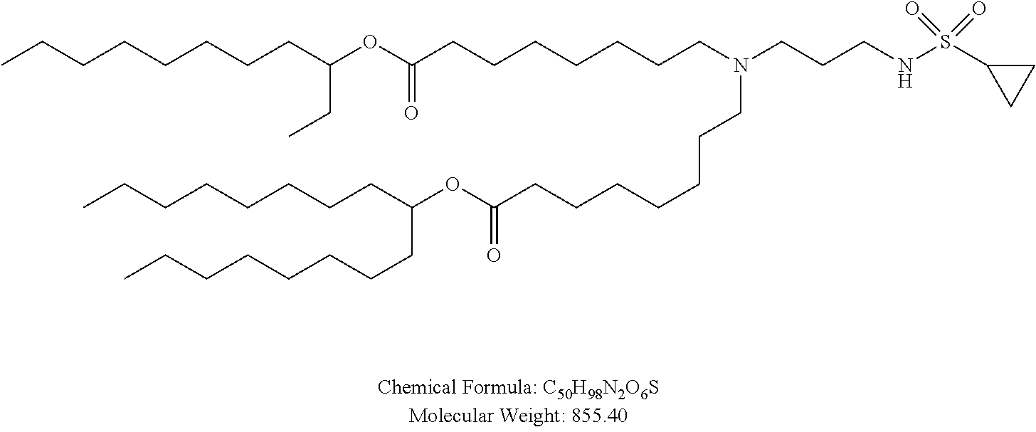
CCCCCCCCC(OC(CCCCCCCN(CCCNS(C1CC1)(=O)=O)CCCCCCCC(OC(CCCCCCCC)CCCCCCCC)=O)=O)CC
